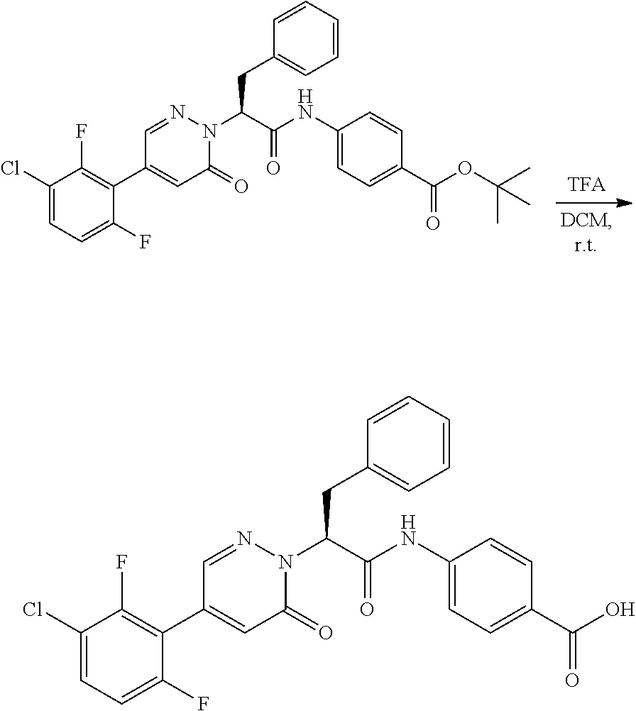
C1(Cl)=CC=C(F)C(C2=CC(=O)N(C(C(NC3=CC=C(C(OC(C)(C)C)=O)C=C3)=O)CC3=CC=CC=C3)N=C2)=C1F.C1(Cl)=CC=C(F)C(C2=CC(=O)N(C(C(NC3=CC=C(C(O)=O)C=C3)=O)CC3=CC=CC=C3)N=C2)=C1F
